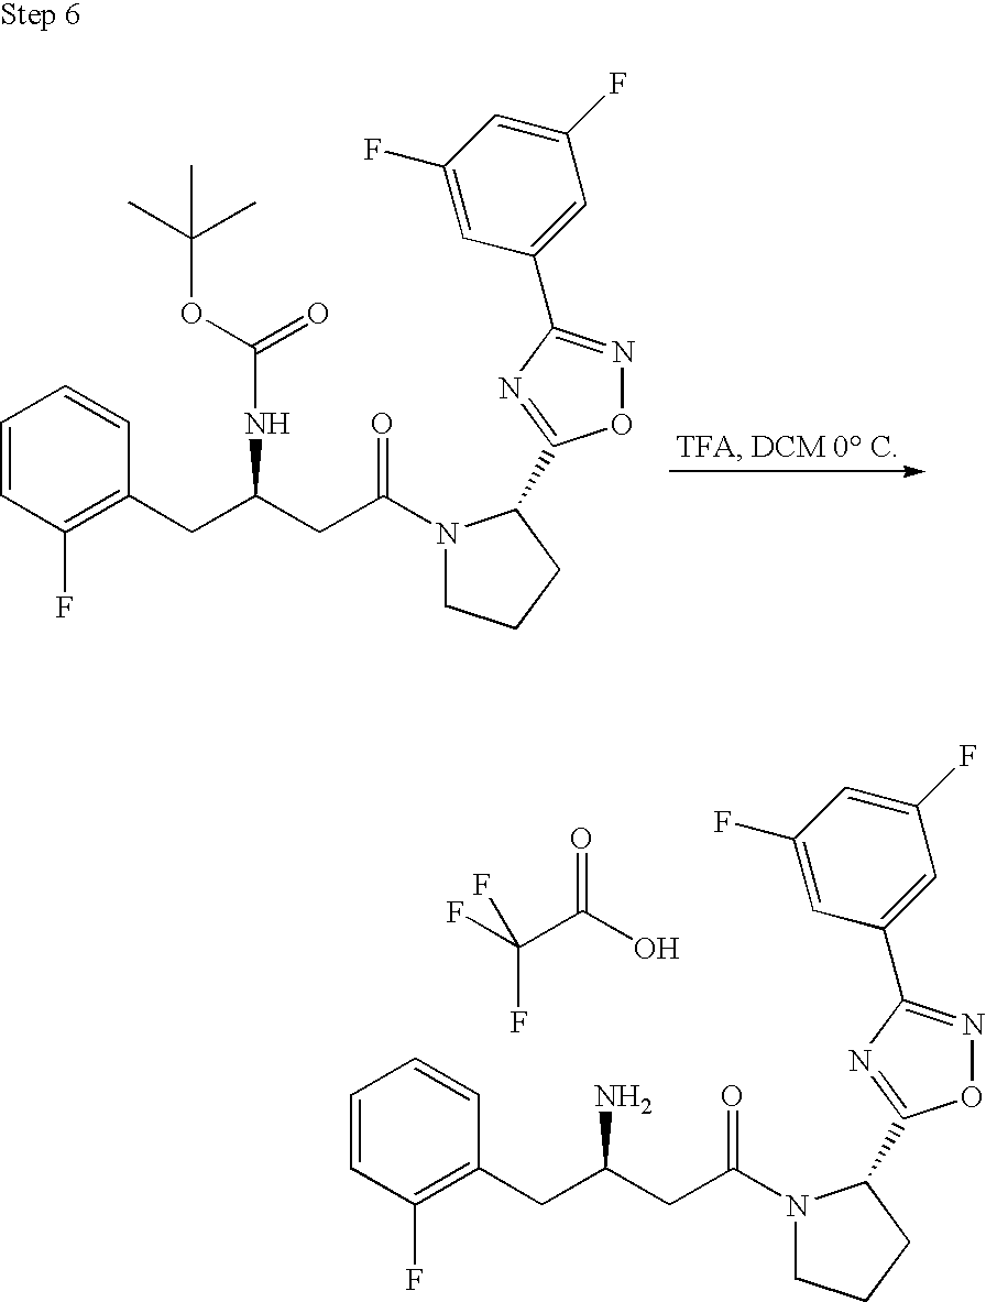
C1(F)=CC(C2=NOC(C3CCCN3C(CC(CC3=C(F)C=CC=C3)NC(=O)OC(C)(C)C)=O)=N2)=CC(F)=C1.C1(F)=CC(C2=NOC(C3CCCN3C(CC(CC3=C(F)C=CC=C3)N)=O)=N2)=CC(F)=C1.FC(F)(F)C(O)=O
